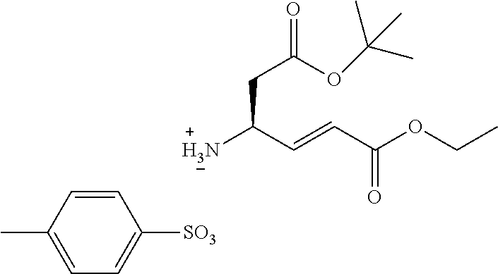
C1=CC(C)=CC=C1[SO3].C(C(C=CC(OCC)=O)N)C(OC(C)(C)C)=O
